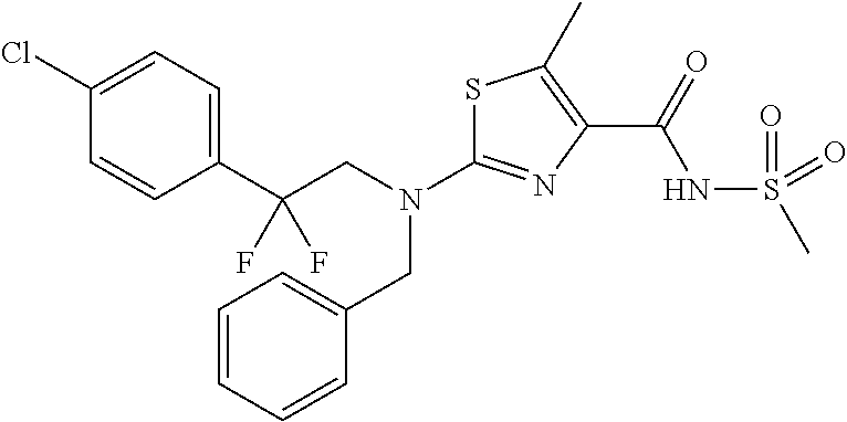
C1(Cl)=CC=C(C(CN(CC2=CC=CC=C2)C2=NC(C(=O)NS(C)(=O)=O)=C(C)S2)(F)F)C=C1
